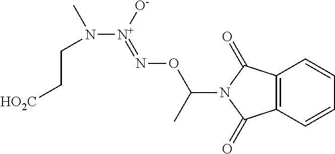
C12=C(C=CC=C1)C(=O)N(C(ON=[N+](N(CC[HO2C])C)[O-])C)C2=O
